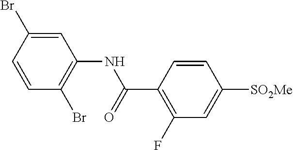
C1(C(=O)NC2=C(Br)C=CC(Br)=C2)=C(F)C=C([SO2Me])C=C1
